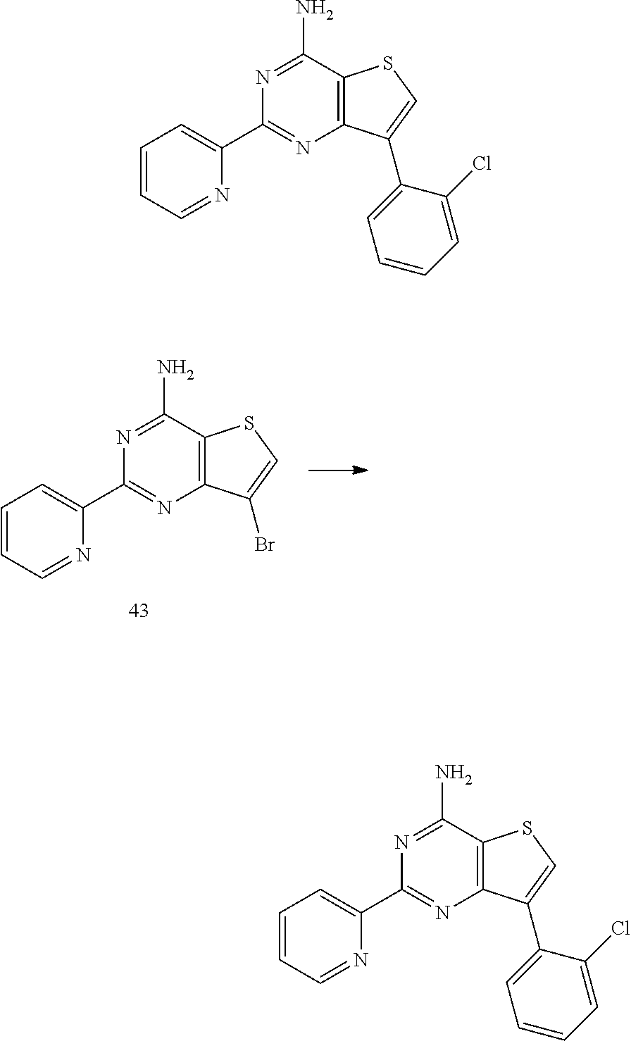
C1(C2=CC=CC=N2)=NC2=C(C(N)=N1)SC=C2Br.C1(C2=CC=CC=N2)=NC2=C(C(N)=N1)SC=C2C1=CC=CC=C1Cl.C1(C2=CC=CC=N2)=NC2=C(C(N)=N1)SC=C2C1=CC=CC=C1Cl
